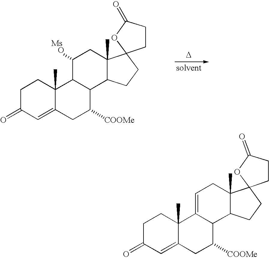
[D].C1C(=O)C=C2C(C)(C1)C1C(C([COOMe])C2)C2C(C)(CC1[Ms   O])C1(CC2)CCC(=O)O1.C1C(=O)C=C2C(C)(C1)C1=CCC3(C)C(C1C([COOMe])C2)CCC31CCC(=O)O1
